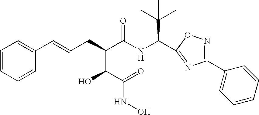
C(=CCC(C(NC(C(C)(C)C)C1=NC(C2=CC=CC=C2)=NO1)=O)C(O)C(=O)NO)C1=CC=CC=C1
